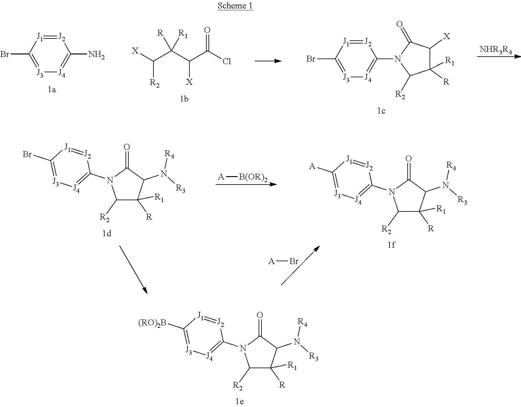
[NHR3R4].[X]C(C(C(C(Cl)=O)[X])([R1])[R])[R2].[J2]1=[J1]C(Br)=[J3][J4]=C1N1C(=O)C([X])C([R])([R1])C1[R2].[J2]1=[J1]C(Br)=[J3][J4]=C1N.C1([R2])C([R])([R1])C(N([R3])[R4])C(=O)N1C1=[J4][J3]=C(Br)[J1]=[J2]1.C1([R2])C([R])([R1])C(N([R3])[R4])C(=O)N1C1=[J4][J3]=C([A])[J1]=[J2]1.C1([R2])C([R])([R1])C(N([R3])[R4])C(=O)N1C1=[J4][J3]=C([(RO)2B])[J1]=[J2]1.[A][B(OR)2].[A]Br
